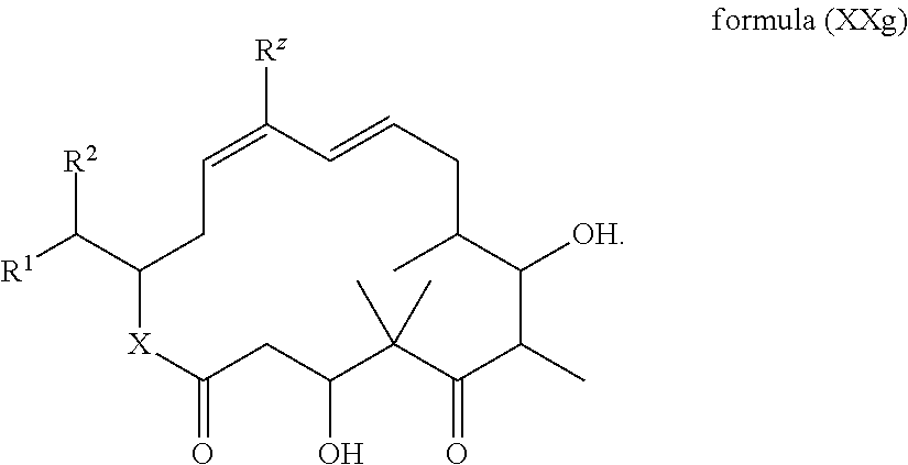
[R1]C(C1CC=C([Rz])C=CCC(C)C([OH])C(C)C(=O)C(C)(C)C(O)CC(=O)[X]1)[R2]
